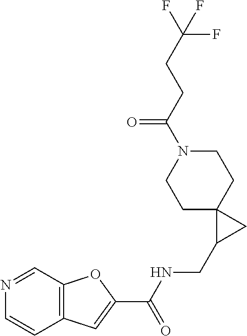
C12=C(C=NC=C1)OC(C(NCC1CC13CCN(C(CCC(F)(F)F)=O)CC3)=O)=C2
